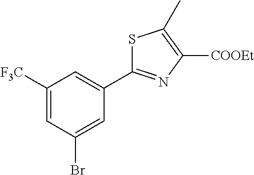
C1([F3C])=CC(Br)=CC(C2=NC([COOEt])=C(C)S2)=C1
